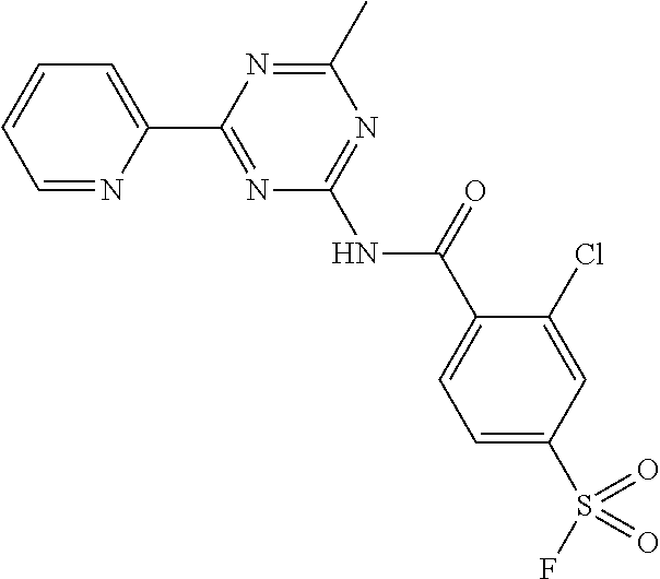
C1=NC(C2=NC(NC(C3=CC=C(S(F)(=O)=O)C=C3Cl)=O)=NC(C)=N2)=CC=C1
